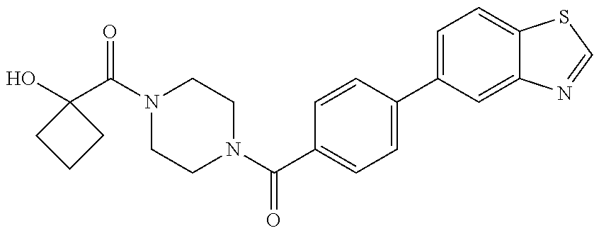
OC1(C(=O)N2CCN(C(=O)C3=CC=C(C4=CC=C5C(=C4)N=CS5)C=C3)CC2)CCC1
